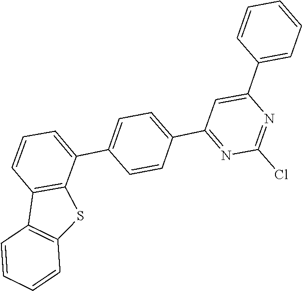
C1=CC=C(C2=CC(C3=CC=C(C4=CC=CC5=C4SC4=C5C=CC=C4)C=C3)=NC(Cl)=N2)C=C1
